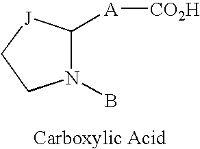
C1([A][CO2H])N(B)CC[J]1
